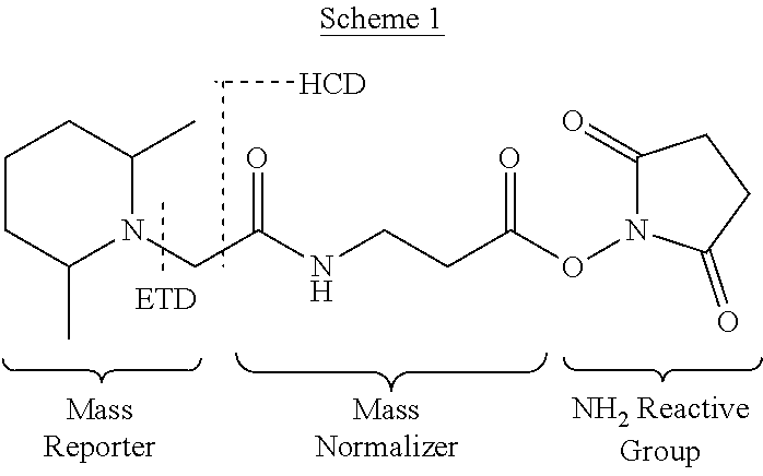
C1CC(C)N(CC(=O)NCCC(ON2C(=O)CCC2=O)=O)C(C)C1.[ETD].[HCD]
